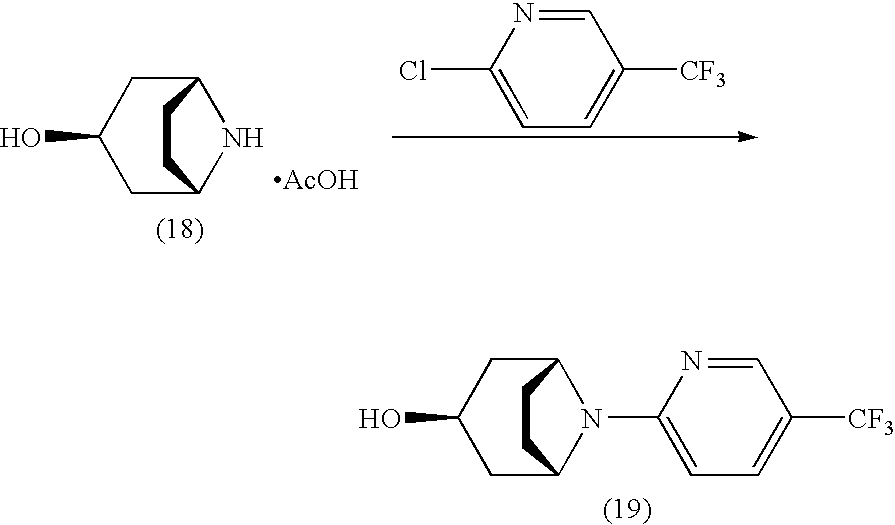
C1(O)CC2NC(C1)CC2.[AcOH].N1=CC([CF3])=CC=C1Cl.C1(O)CC2CCC(C1)N2C1=CC=C([CF3])C=N1
